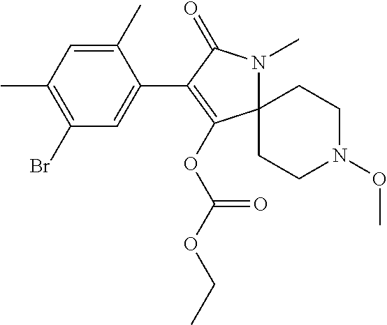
C1(C)=CC(C)=C(Br)C=C1C1=C(OC(OCC)=O)C2(N(C)C1=O)CCN(OC)CC2
